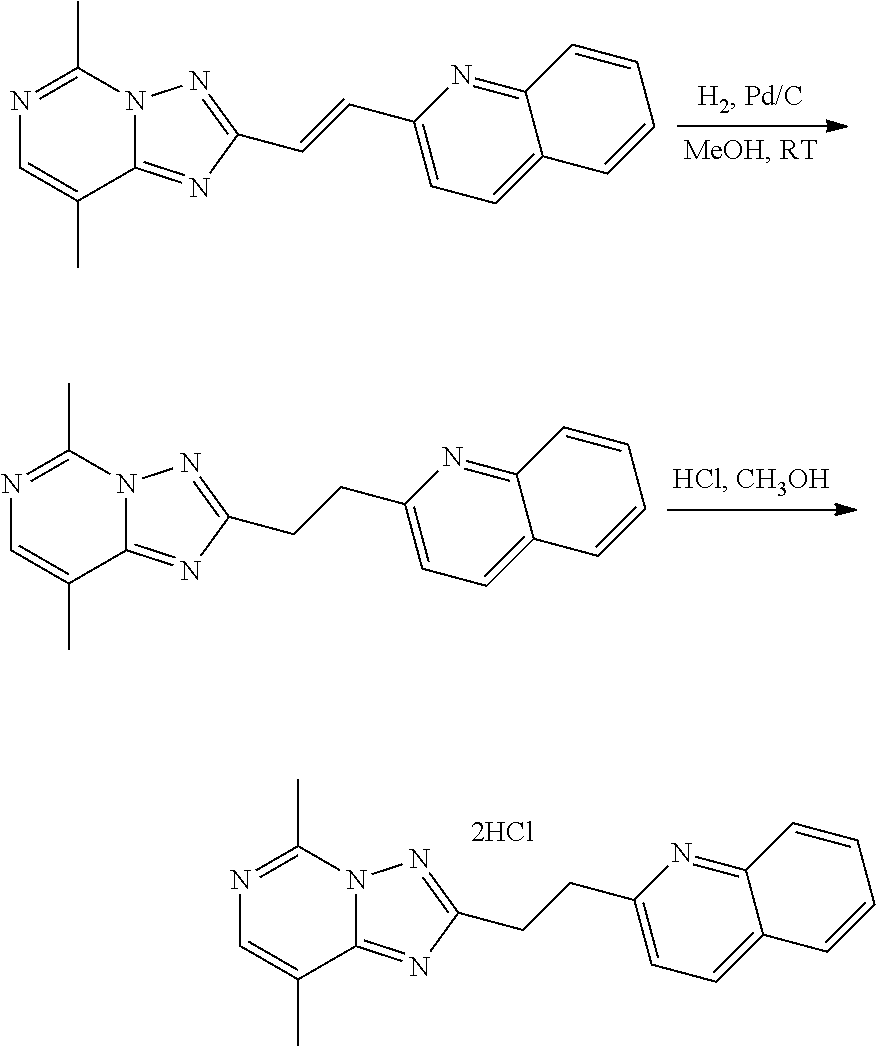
C12=NC(CCC3=NN4C(=N3)C(C)=CN=C4C)=CC=C1C=CC=C2.C12=NC(CCC3=NN4C(=N3)C(C)=CN=C4C)=CC=C1C=CC=C2.C12=NC(C=CC3=NN4C(=N3)C(C)=CN=C4C)=CC=C1C=CC=C2
